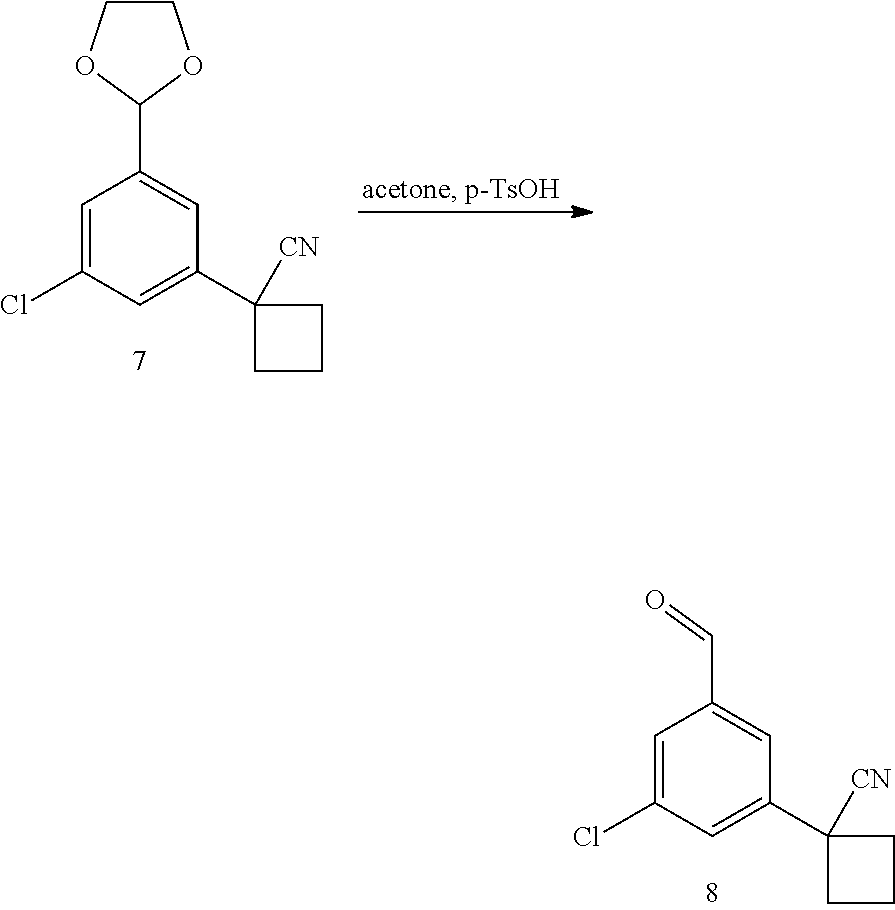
C1=C(Cl)C=C(C2([CN])CCC2)C=C1C=O.C1=C(Cl)C=C(C2([CN])CCC2)C=C1C1OCCO1
